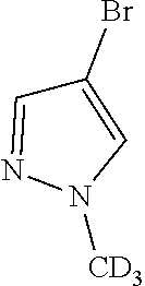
C1(Br)=CN([CD3])N=C1
